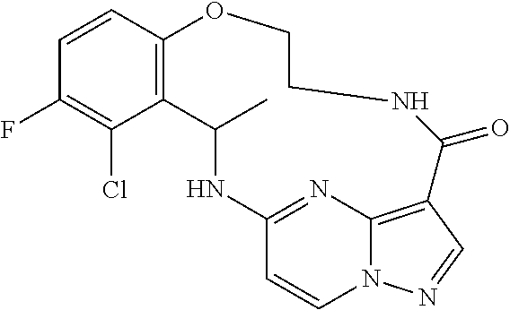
C1=CC2=C(C(Cl)=C1F)C(C)NC1=NC3=C(C=NN3C=C1)C(=O)NCCO2
